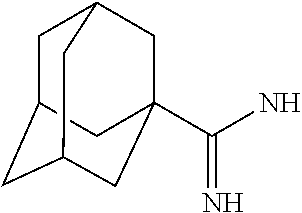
C(N)(=N)C12CC3CC(CC(C1)C3)C2
